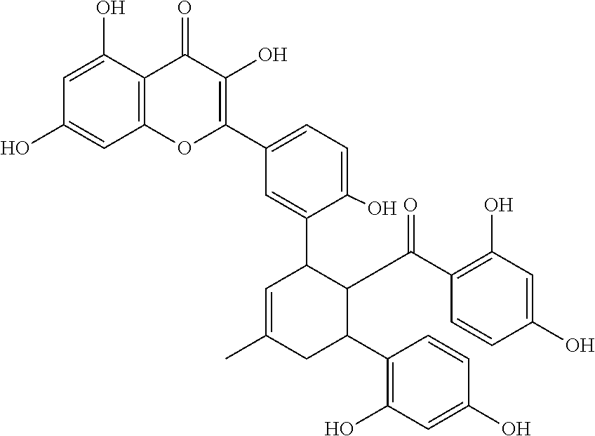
C1=C(O)C2=C(C=C1O)OC(C1=CC=C(O)C(C3C=C(C)CC(C4=C(O)C=C(O)C=C4)C3C(C3=C(O)C=C(O)C=C3)=O)=C1)=C(O)C2=O
